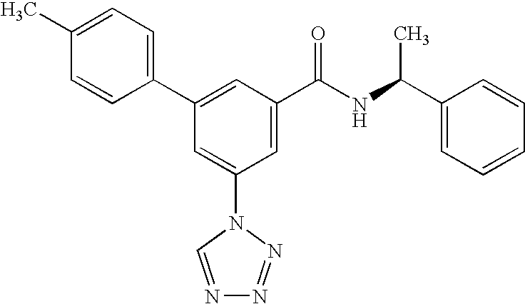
C1(C2=CC(C(NC(C3=CC=CC=C3)C)=O)=CC(N3C=NN=N3)=C2)=CC=C(C)C=C1
